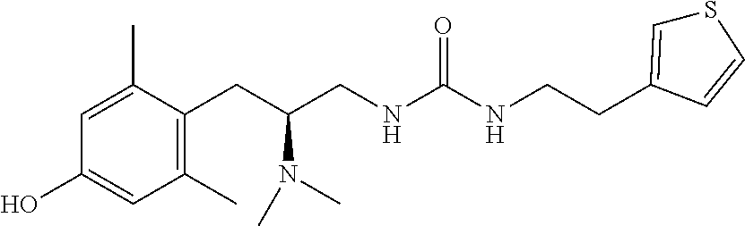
C1(C)=C(CC(CNC(NCCC2=CSC=C2)=O)N(C)C)C(C)=CC(O)=C1
